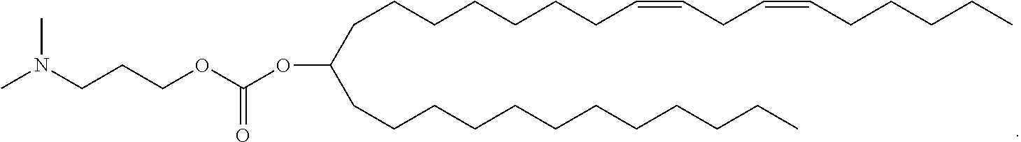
CN(CCCOC(OC(CCCCCCCCCCCC)CCCCCCCC=CCC=CCCCCC)=O)C
